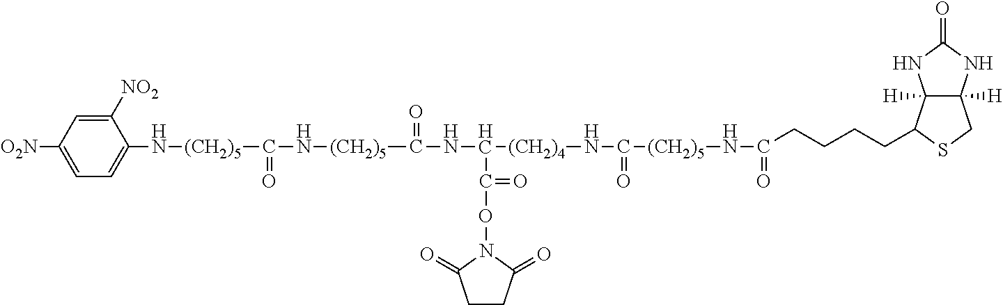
N(C(CCCCC1C2([H])C([H])(CS1)NC(=O)N2)=O)[(CH2)5]C(=O)N[(CH2)4]C(NC(=O)[(CH2)5]NC([(CH2)5]NC1=CC=C([O2N])C=C1[NO2])=O)C(=O)ON1C(=O)CCC1=O
